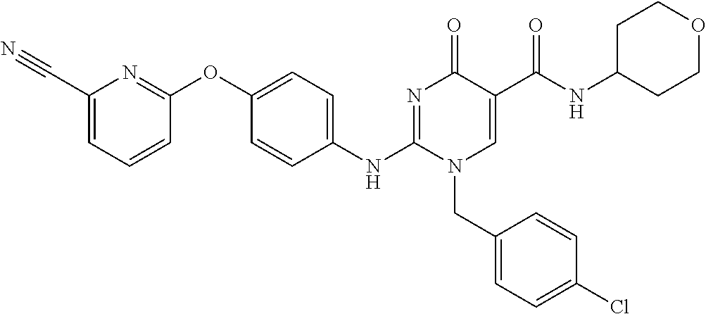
C1(C#N)=CC=CC(OC2=CC=C(NC3=NC(=O)C(C(NC4CCOCC4)=O)=CN3CC3=CC=C(Cl)C=C3)C=C2)=N1
